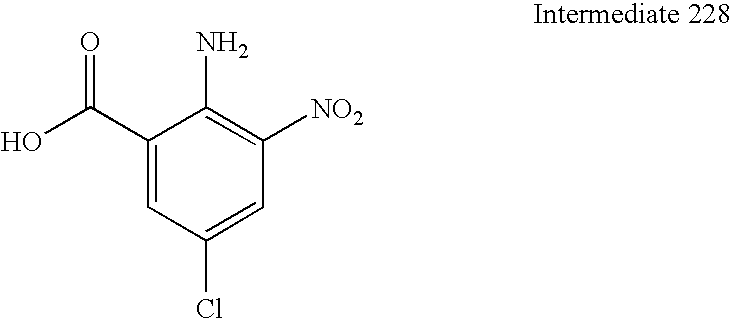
C1(C(O)=O)=CC(Cl)=CC([NO2])=C1N
